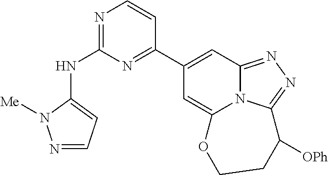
N1=C(NC2=CC=NN2[Me])N=C(C2=CC3=NN=C4N3C(=C2)OCCC4[OPh])C=C1
